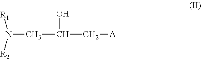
C(C(C[A])O)N([R2])[R1]
